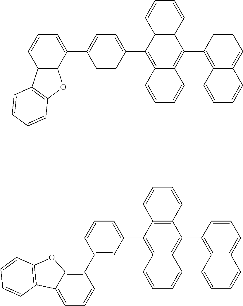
C12=C(C=CC=C1)C(C1=CC=C(C3=CC=CC4=C3OC3=C4C=CC=C3)C=C1)=C1C(=C2C2=C3C(=CC=C2)C=CC=C3)C=CC=C1.C12=C(C=CC=C1)C(C1=CC=CC(C3=C4C(=CC=C3)C3=C(O4)C=CC=C3)=C1)=C1C(=C2C2=C3C(=CC=C2)C=CC=C3)C=CC=C1
